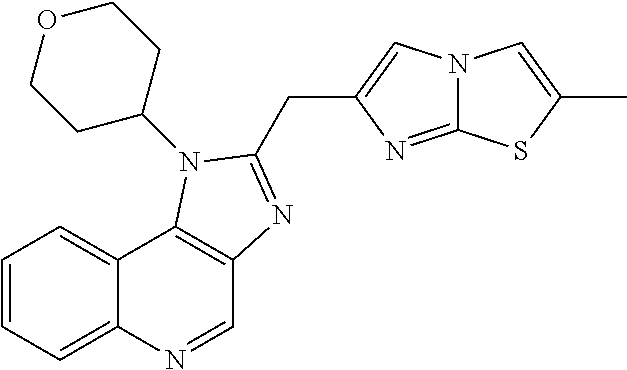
C1=NC2=CC=CC=C2C2=C1N=C(CC1=CN3C(=N1)SC(C)=C3)N2C1CCOCC1
